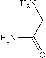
O=C(N)CN
